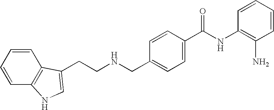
N(CC1=CC=C(C(NC2=C(N)C=CC=C2)=O)C=C1)CCC1=CNC2=C1C=CC=C2
